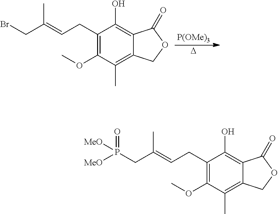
C(=CCC1=C(OC)C(C)=C2C(=C1O)C(=O)OC2)(CBr)C.[P(OMe)3].[D].C(=CCC1=C(OC)C(C)=C2C(=C1O)C(=O)OC2)(CP(=O)([MeO])[MeO])C
